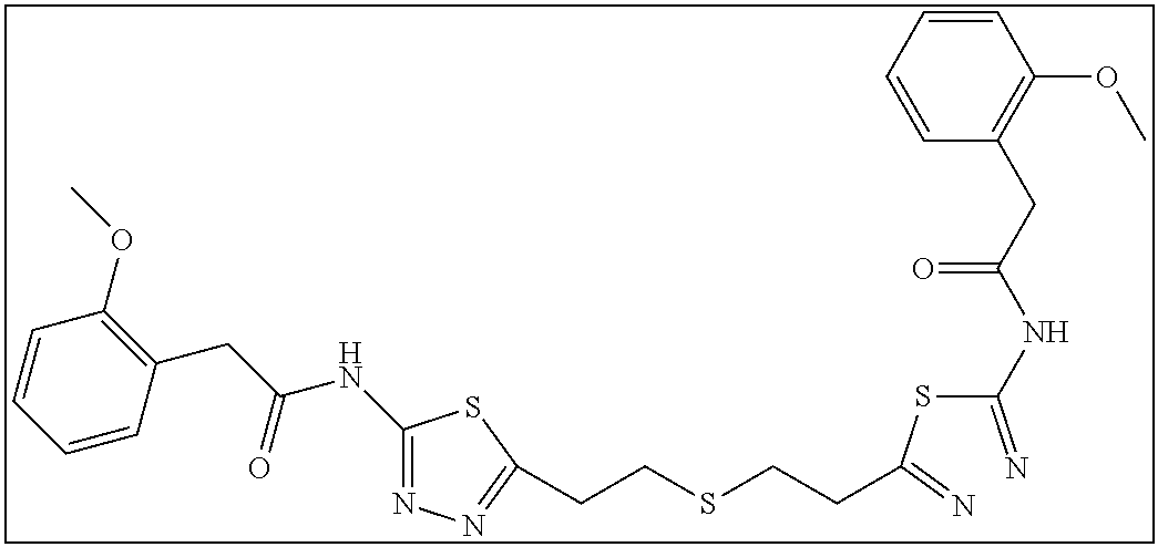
C1(NC(CC2=C(OC)C=CC=C2)=O)=NN=C(CCSCCC(SC(=N)NC(CC2=C(OC)C=CC=C2)=O)=N)S1
